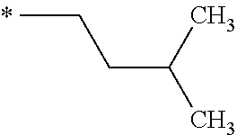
C(C)CC(C)C
